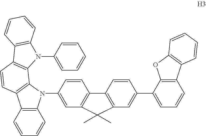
C1=CC(N2C3=C(C4=C2C2=C(C=C4)C4=C(N2C2=CC5=C(C=C2)C2=C(C=C(C6=CC=CC7=C6OC6=C7C=CC=C6)C=C2)C5(C)C)C=CC=C4)C=CC=C3)=CC=C1
